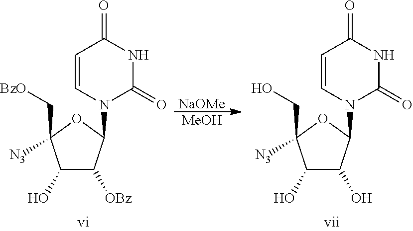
[NaOMe].[MeOH].C1(O)C([OBz])C(N2C(=O)NC(=O)C=C2)OC1(C[BzO])[N3].C1(O)C(O)C(N2C(=O)NC(=O)C=C2)OC1(CO)[N3]
